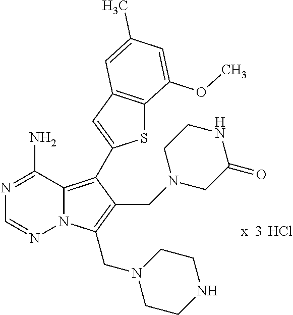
Cl.N12C(=C(C3=CC4=C(S3)C(OC)=CC(C)=C4)C(CN3CC(=O)NCC3)=C1CN1CCNCC1)C(N)=NC=N2
